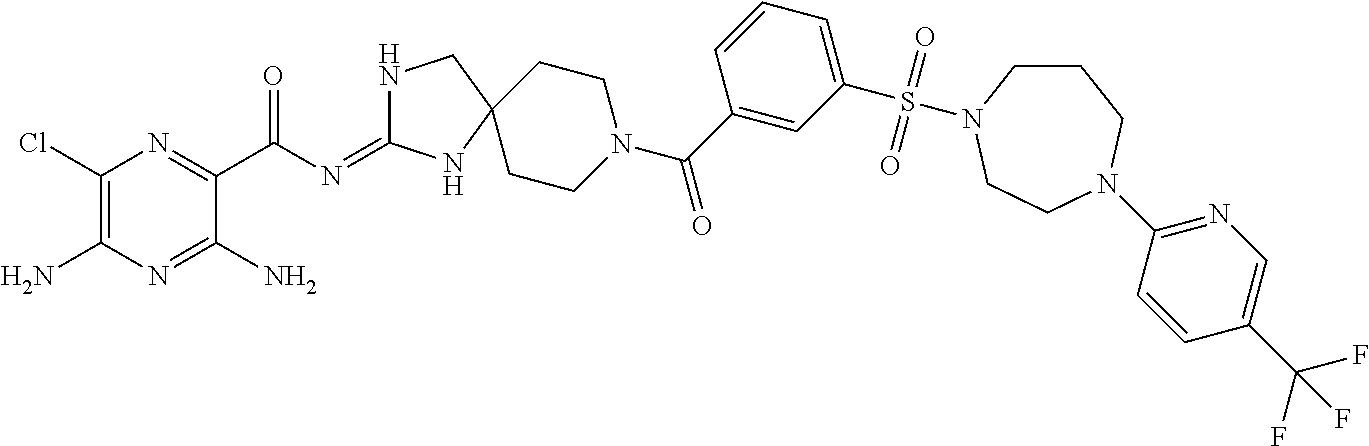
C1(Cl)=C(N)N=C(N)C(C(=O)N=C2NCC3(N2)CCN(C(=O)C2=CC(S(=O)(=O)N4CCCN(C5=NC=C(C(F)(F)F)C=C5)CC4)=CC=C2)CC3)=N1
